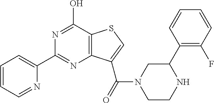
C1(C2=CC=CC=N2)=NC2=C(C(O)=N1)SC=C2C(=O)N1CCNC(C2=C(F)C=CC=C2)C1
